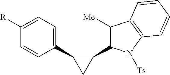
C1(C2CC2C2=C([Me])C3=C(N2[Ts])C=CC=C3)=CC=C([R])C=C1
